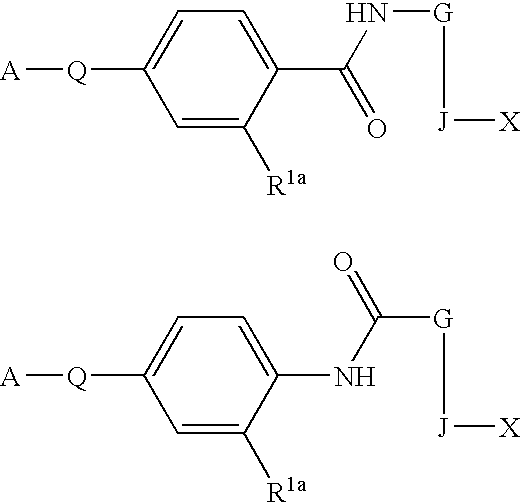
[A][Q]C1=CC=C(C(N[G][J][X])=O)C([R1a])=C1.[A][Q]C1=CC=C(NC([G][J][X])=O)C([R1a])=C1
